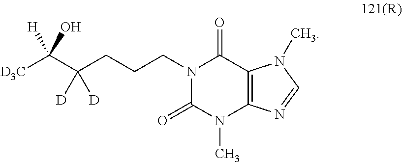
N1(CCCC(C([D3C])([H])O)([D])[D])C(=O)N(C)C2=C(C1=O)N(C)C=N2
